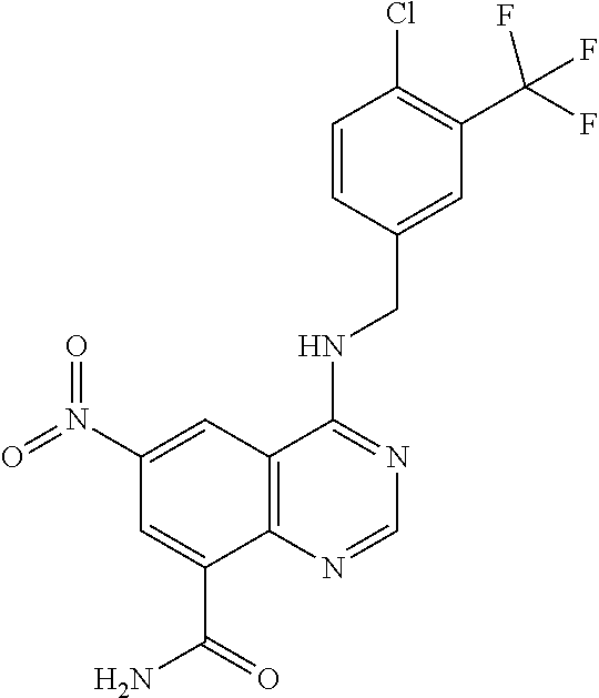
C1=C(CNC2=NC=NC3=C2C=C(N(=O)=O)C=C3C(=O)N)C=CC(Cl)=C1C(F)(F)F
